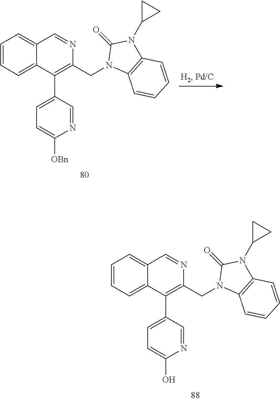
C1=CC=C2C(=C1)C=NC(CN1C3=C(N(C4CC4)C1=O)C=CC=C3)=C2C1=CC=C([OBn])N=C1.C1=CC=C2C(=C1)C=NC(CN1C3=C(N(C4CC4)C1=O)C=CC=C3)=C2C1=CC=C(O)N=C1
